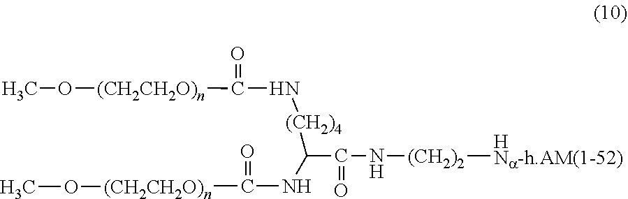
CO[(CH2CH2O)n]C(=O)N[(CH2)4]C(C(=O)N[(CH2)2][HNa-h.AM(1-52)])NC(=O)[(CH2CH2O)n]OC
